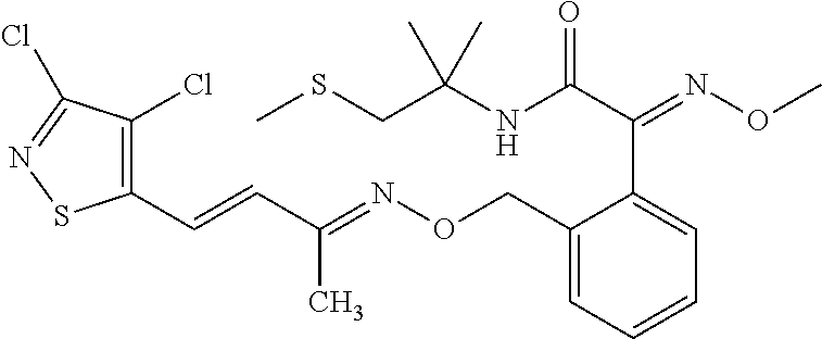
C1(C=CC(=NOCC2=CC=CC=C2C(=NOC)C(NC(C)(CSC)C)=O)C)=C(Cl)C(Cl)=NS1
